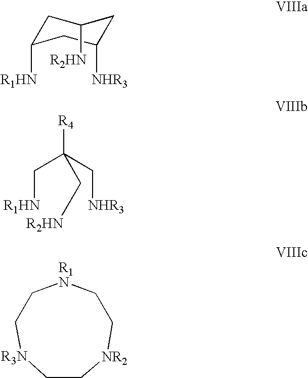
C1C[R3N]CC[R1N]CC[NR2]1.C1C([R1HN])CC([NHR3])CC1[R2HN].C([R1HN])C([R4])(C[NHR3])C[R2HN]
